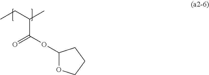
O=C(OC1OCCC1)C(CC)C
